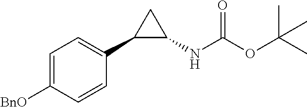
C1([BnO])=CC=C(C2C(NC(OC(C)(C)C)=O)C2)C=C1
